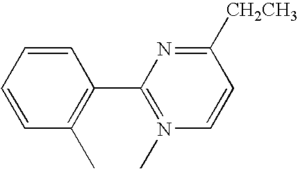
C1=CC(C)=C(C2=N(C)C=CC([CH2CH3])=N2)C=C1
